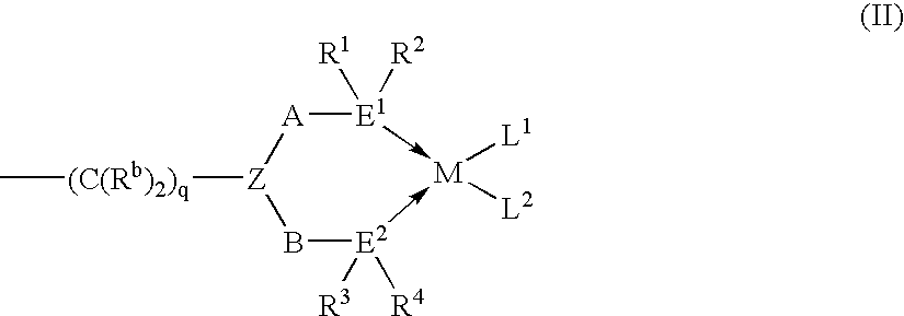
B1[E2]([R3])([R4])->[M]([L1])([L2])-[E1]([R2])([R1])[A][Z]1[(C(Rb)2)q]C
